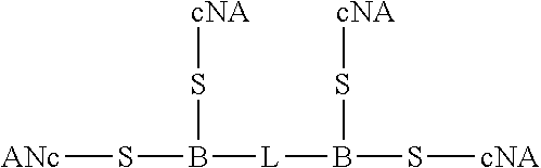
[ANc]SB([L]B(S[cNA])S[cNA])S[cNA]
